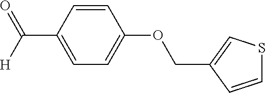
C1=CC(C([H])=O)=CC=C1OCC1=CSC=C1
